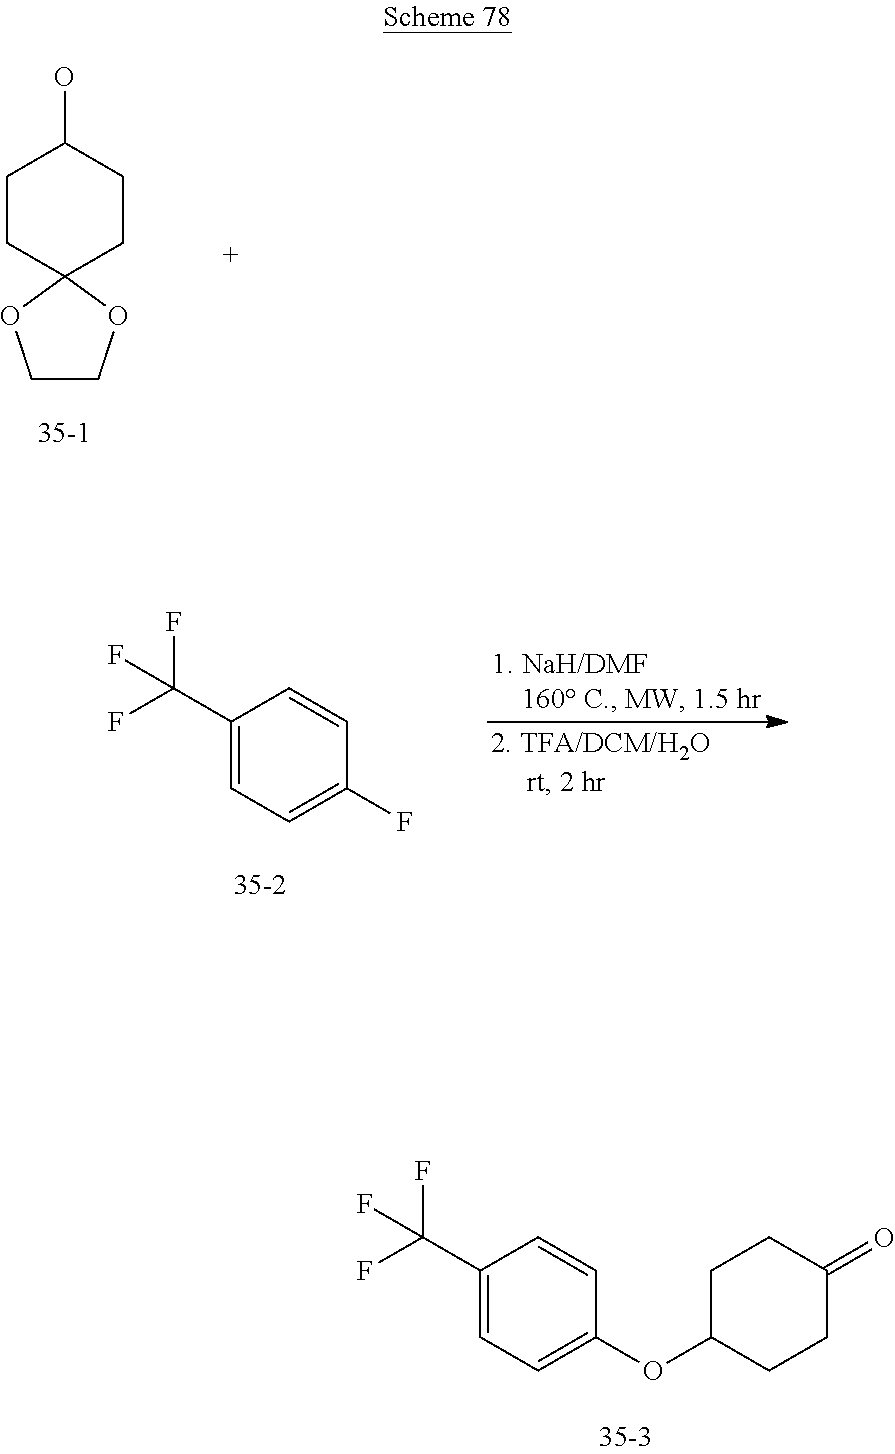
C1CC2(CCC1O)OCCO2.C1(C(F)(F)F)=CC=C(F)C=C1.C1(C(F)(F)F)=CC=C(OC2CCC(=O)CC2)C=C1
